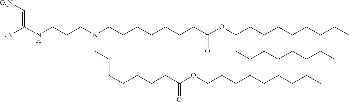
C(C(=O)OCCCCCCCCC)CCCCCCN(CCCNC(=C[O2N])N)CCCCCCCC(=O)OC(CCCCCCCC)CCCCCCCC
